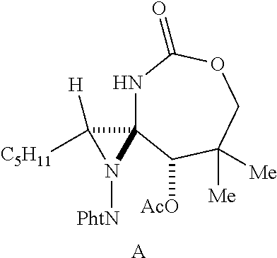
N1C2(C([AcO])C([Me])([Me])COC1=O)C([H])([C5H11])N2[PhtN].[A]
